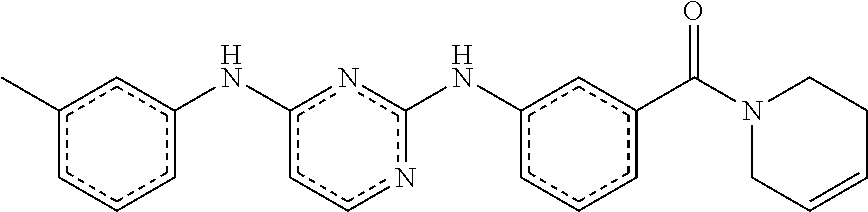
c1cc(Nc2nc(Nc3cc(C(N4CCC=CC4)=O)ccc3)ncc2)cc(C)c1
